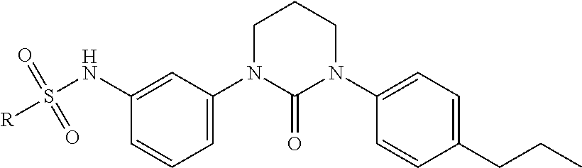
C1N(C2=CC=CC(NS([R])(=O)=O)=C2)C(=O)N(C2=CC=C(CCC)C=C2)CC1
